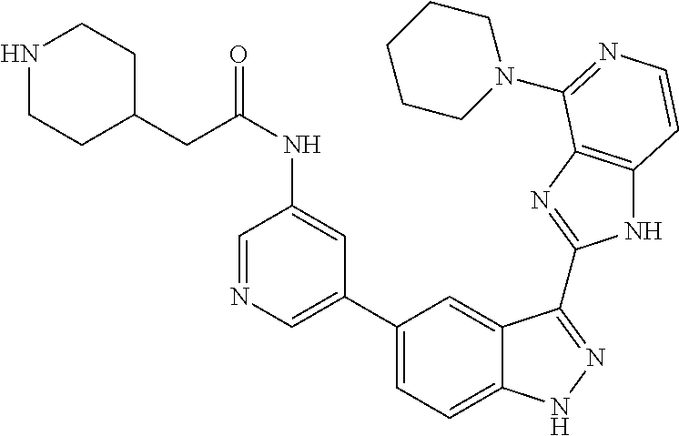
C1(C2=CN=CC(NC(=O)CC3CCNCC3)=C2)=CC=C2C(=C1)C(C1=NC3=C(N1)C=CN=C3N1CCCCC1)=NN2
